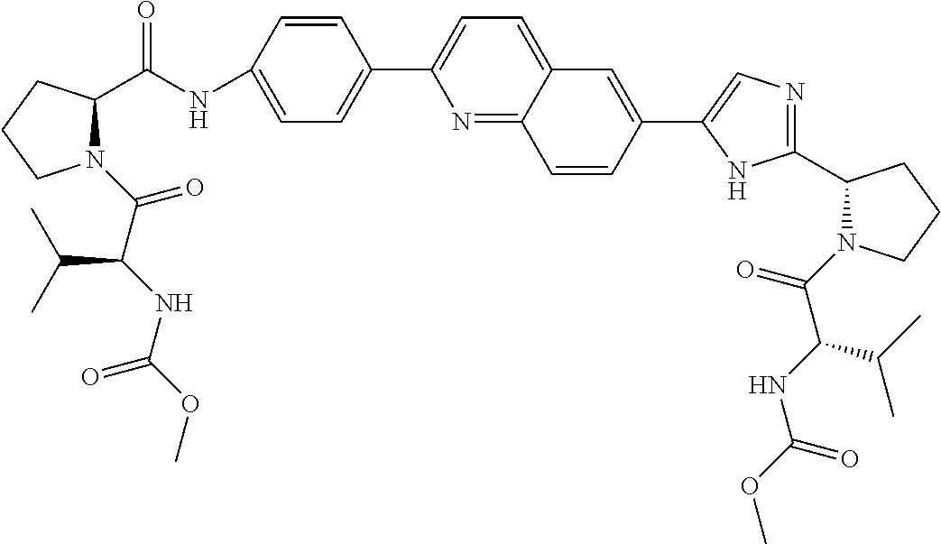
C1(C2=CC=C(NC(C3N(C(C(NC(OC)=O)C(C)C)=O)CCC3)=O)C=C2)=CC=C2C(=N1)C=CC(C1=CN=C(C3CCCN3C(=O)C(NC(OC)=O)C(C)C)N1)=C2
